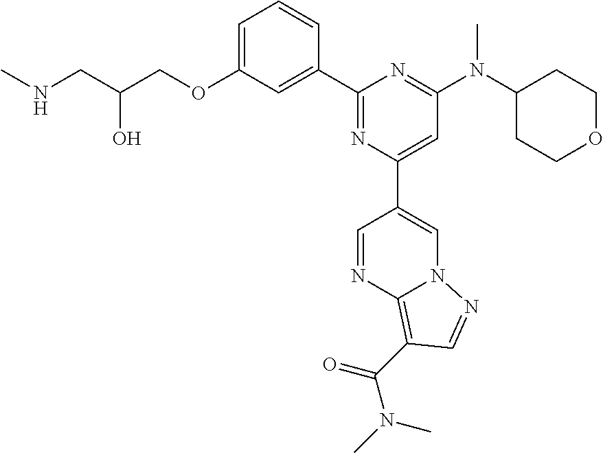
C1=C(OCC(CNC)O)C=C(C2=NC(C3=CN4C(=C(C(=O)N(C)C)C=N4)N=C3)=CC(N(C3CCOCC3)C)=N2)C=C1
